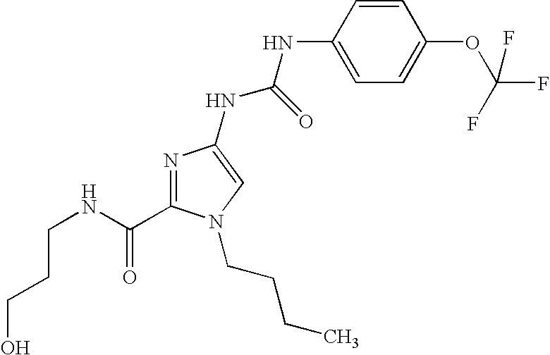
C(CNC(=O)C1=NC(NC(NC2=CC=C(OC(F)(F)F)C=C2)=O)=CN1CCCC)CO
